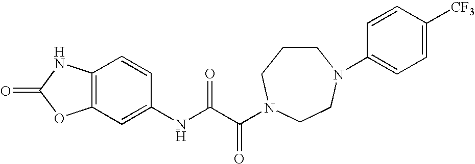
C12=C(C=C(NC(C(=O)N3CCCN(C4=CC=C([CF3])C=C4)CC3)=O)C=C1)OC(=O)N2
